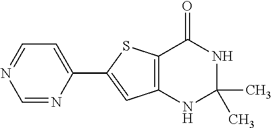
C12=C(NC(C)(C)NC1=O)C=C(C1=CC=NC=N1)S2
